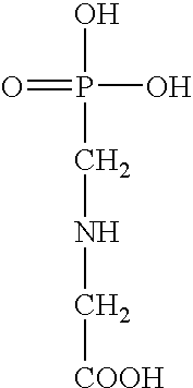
OP(CNC[COOH])(=O)O
